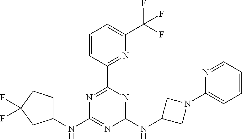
N1=C(C2=NC(C(F)(F)F)=CC=C2)N=C(NC2CN(C3=CC=CC=N3)C2)N=C1NC1CCC(F)(F)C1
